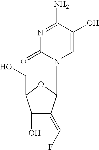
N1=C(N)C(O)=CN(C2C(=CF)C(O)C(CO)O2)C1=O
